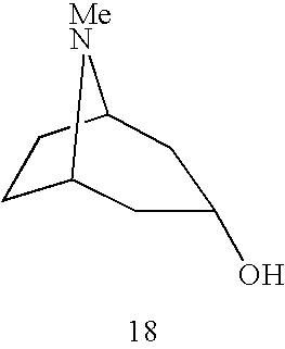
C12CCC([MeN]1)CC(O)C2
